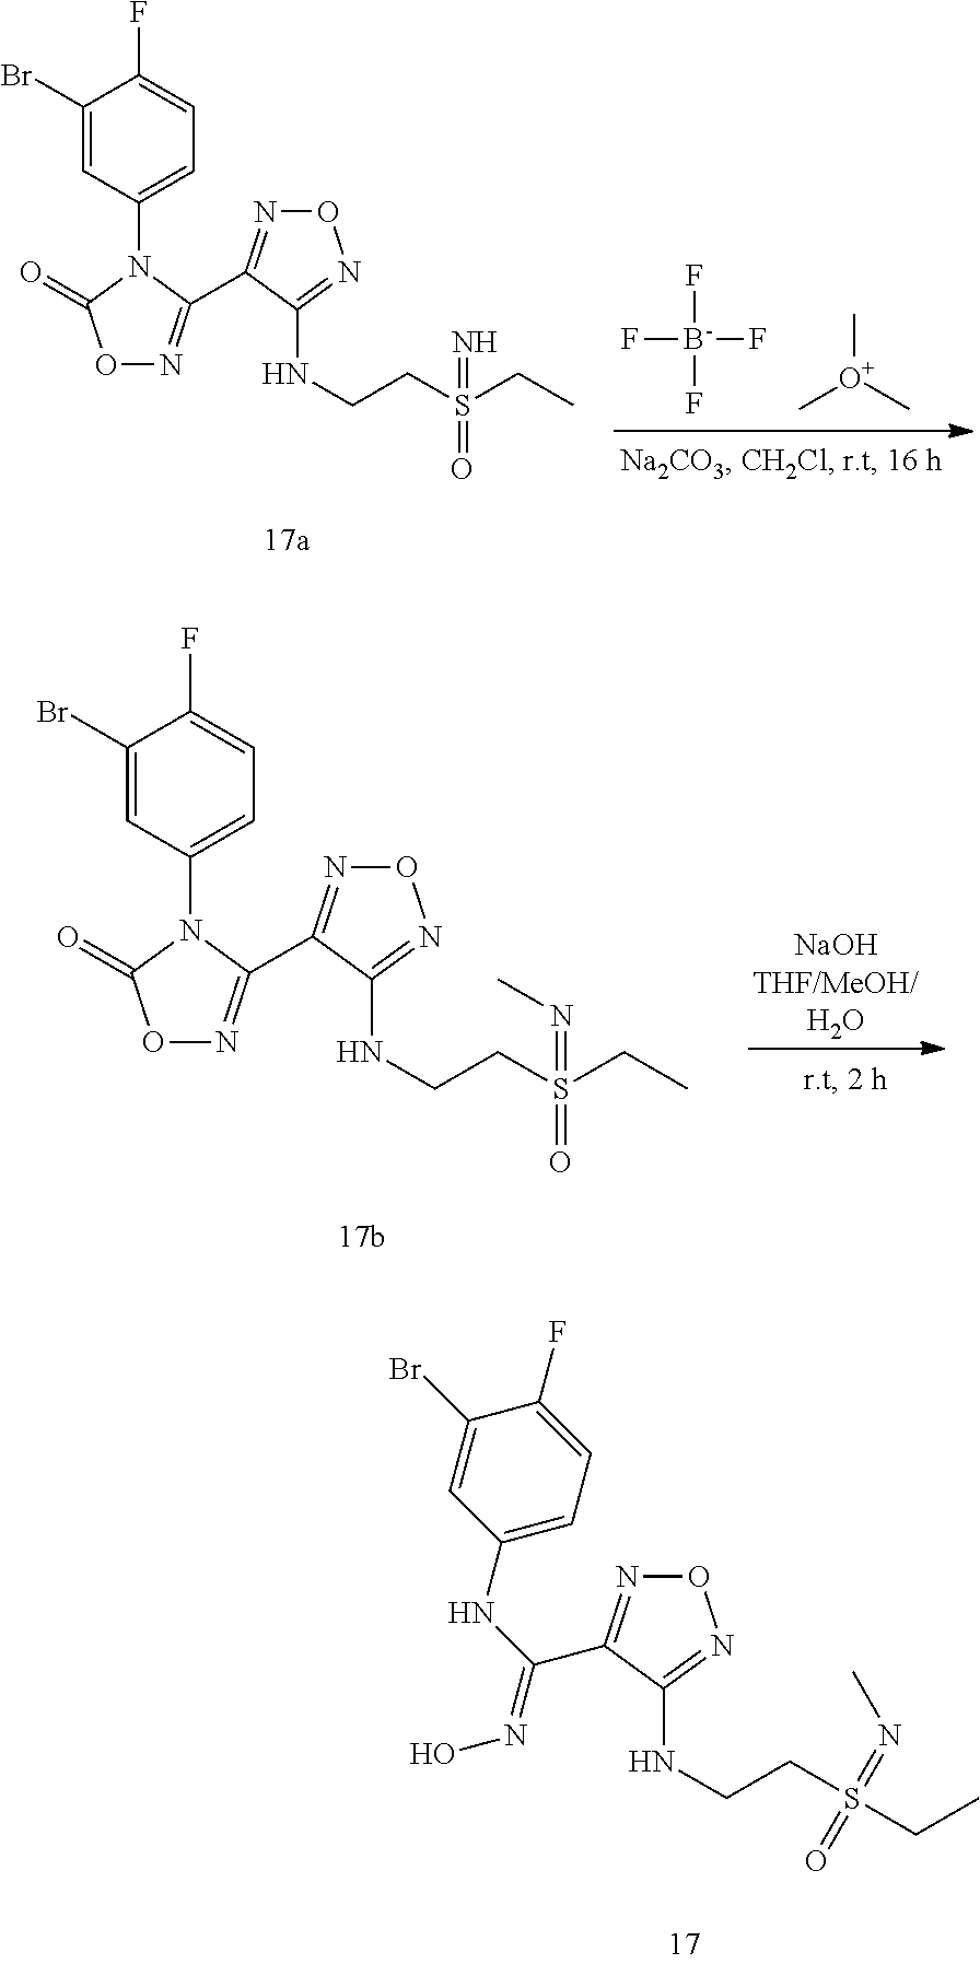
C[O+](C)C.F[B-](F)(F)F.C1(Br)=CC(N2C(=O)ON=C2C2=NON=C2NCCS(=O)(=N)CC)=CC=C1F.C1(Br)=CC(N2C(=O)ON=C2C2=NON=C2NCCS(=O)(=NC)CC)=CC=C1F.C1(NC(=NO)C2=NON=C2NCCS(CC)(=NC)=O)=CC=C(F)C(Br)=C1
